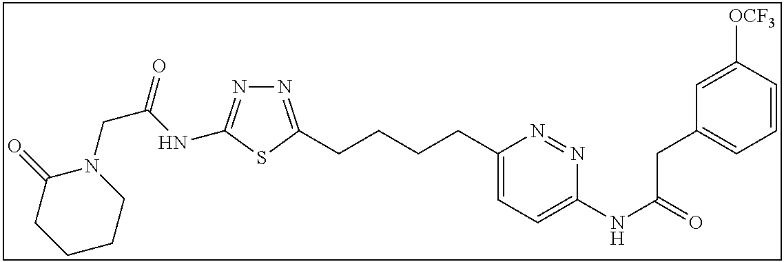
N1=C(CCCCC2=CC=C(NC(=O)CC3=CC=CC([OCF3])=C3)N=N2)SC(NC(CN2C(=O)CCCC2)=O)=N1
